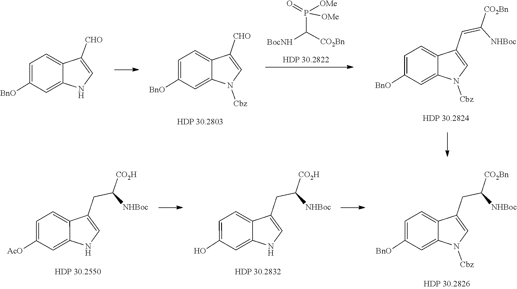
C([CO2Bn])([BocNH])P([OMe])([OMe])=O.C1([BnO])=CC=C2C([CHO])=CNC2=C1.N1([Cbz])C=C([CHO])C2=CC=C([BnO])C=C12.N1([Cbz])C2=CC([BnO])=CC=C2C(C=C([CO2Bn])[NHBoc])=C1.C1([AcO])=CC=C2C(CC([CO2H])[NHBoc])=CNC2=C1.C12=CC=C(O)C=C1NC=C2CC([CO2H])[NHBoc].N1([Cbz])C=C(CC([CO2Bn])[NHBoc])C2=CC=C([BnO])C=C12
